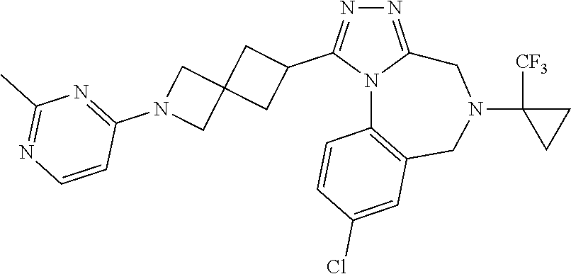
N1=C2N(C(C3CC4(C3)CN(C3=NC(C)=NC=C3)C4)=N1)C1=C(CN(C3([CF3])CC3)C2)C=C(Cl)C=C1
